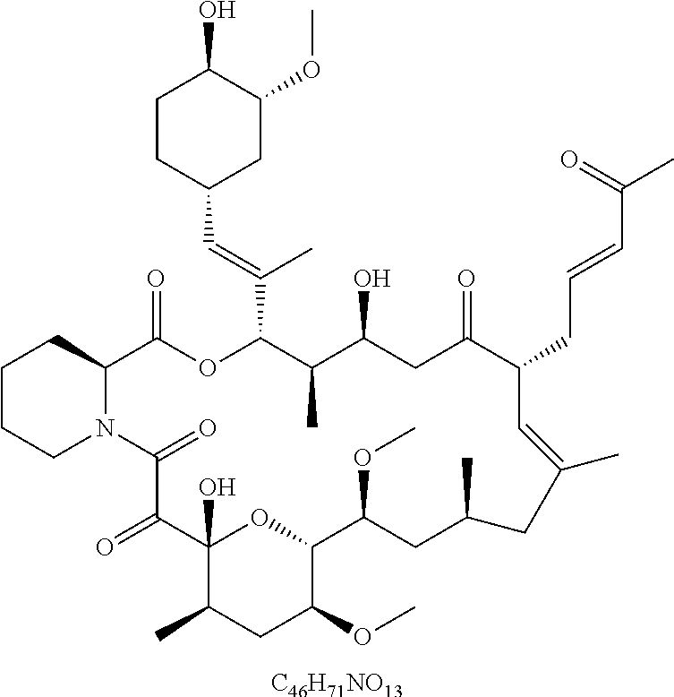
[C46H71NO13].C1CCN2C(C1)C(=O)OC(C(=CC1CC(OC)C(O)CC1)C)C(C)C(O)CC(=O)C(CC=CC(C)=O)C=C(C)CC(C)CC(OC)C1OC(O)(C(=O)C2=O)C(C)CC1OC
